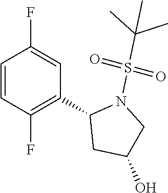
C1=CC(F)=C(C2CC(O)CN2S(=O)(=O)C(C)(C)C)C=C1F
